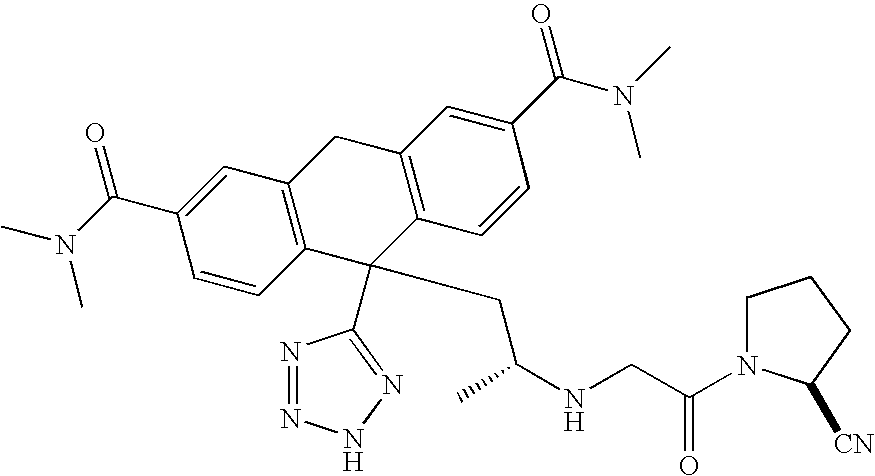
N1=NNN=C1C1(CC(NCC(=O)N2CCCC2[CN])C)C2=C(CC3=C1C=CC(C(N(C)C)=O)=C3)C=C(C(N(C)C)=O)C=C2
